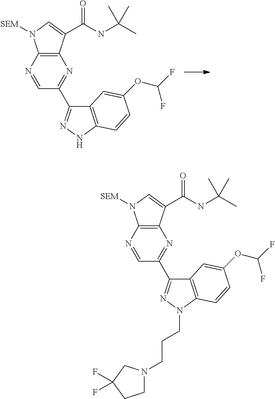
C1=NC2=C(N=C1C1=NNC3=C1C=C(OC(F)F)C=C3)C(C(NC(C)(C)C)=O)=CN2[SEM].C1=NC2=C(N=C1C1=NN(CCCN3CCC(F)(F)C3)C3=C1C=C(OC(F)F)C=C3)C(C(NC(C)(C)C)=O)=CN2[SEM]
